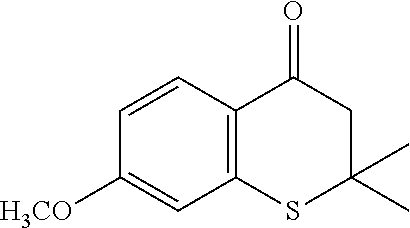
C12=C(SC(C)(C)CC1=O)C=C([H3CO])C=C2
